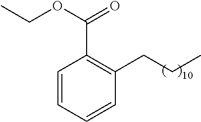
C1=CC=CC(CCC)=C1C(OCC)=O
